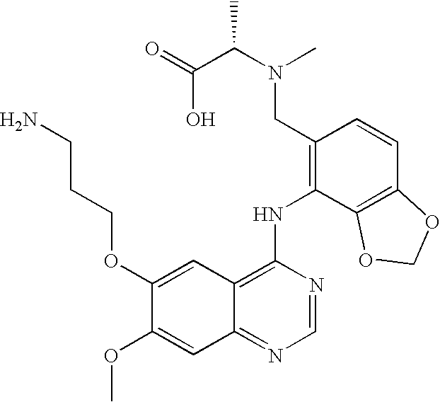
C1(OCCCN)=CC2=C(NC3=C(CN(C)C(C)C(O)=O)C=CC4=C3OCO4)N=CN=C2C=C1OC
